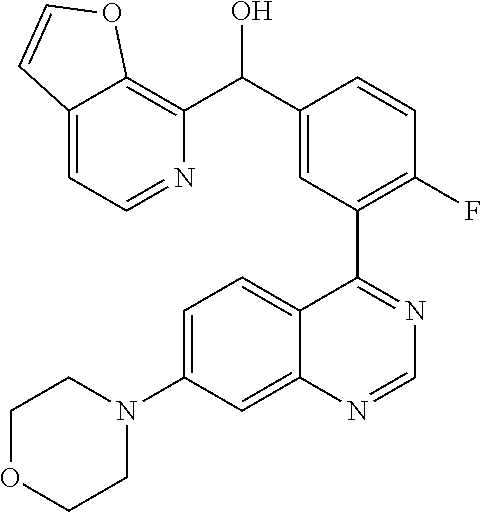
C12=CC(N3CCOCC3)=CC=C1C(C1=C(F)C=CC(C(C3=C4C(=CC=N3)C=CO4)O)=C1)=NC=N2
